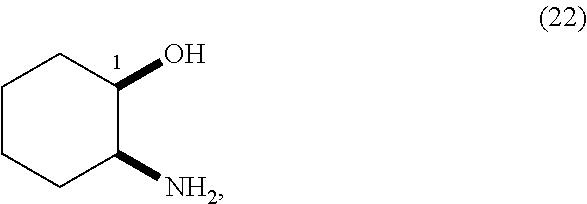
OC1CCCCC1[NH2]
